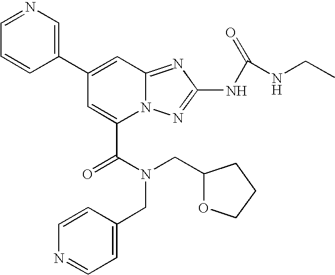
C1(C2=CC3=NC(NC(=O)NCC)=NN3C(C(N(CC3OCCC3)CC3=CC=NC=C3)=O)=C2)=CN=CC=C1
